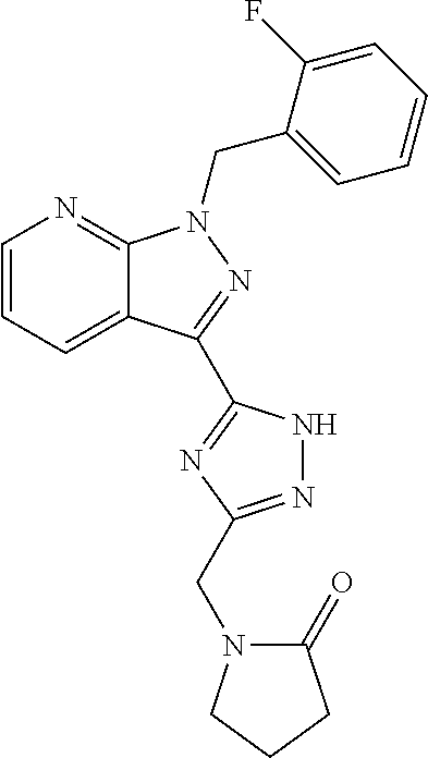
C1=CC=C2C(=N1)N(CC1=CC=CC=C1F)N=C2C1=NC(CN2C(=O)CCC2)=NN1
